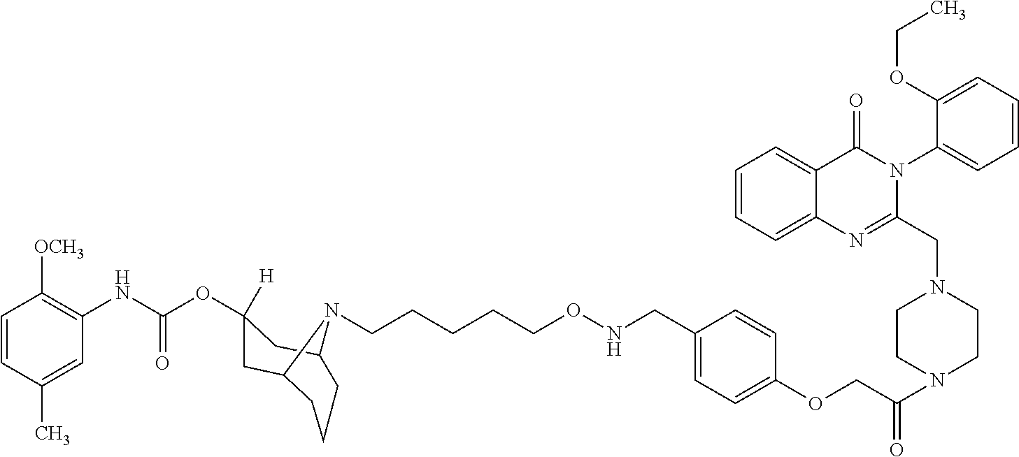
C1=CC(C)=CC(NC(OC2([H])CC3CCCC(C2)N3CCCCCONCC2=CC=C(OCC(N3CCN(CC4=NC5=CC=CC=C5C(=O)N4C4=CC=CC=C4OCC)CC3)=O)C=C2)=O)=C1[OCH3]
